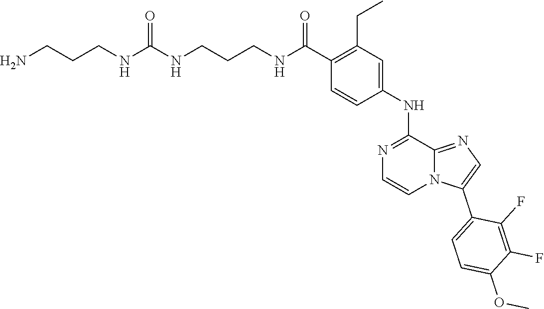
N1=C(NC2=CC(CC)=C(C(NCCCNC(NCCCN)=O)=O)C=C2)C2=NC=C(C3=CC=C(OC)C(F)=C3F)N2C=C1
